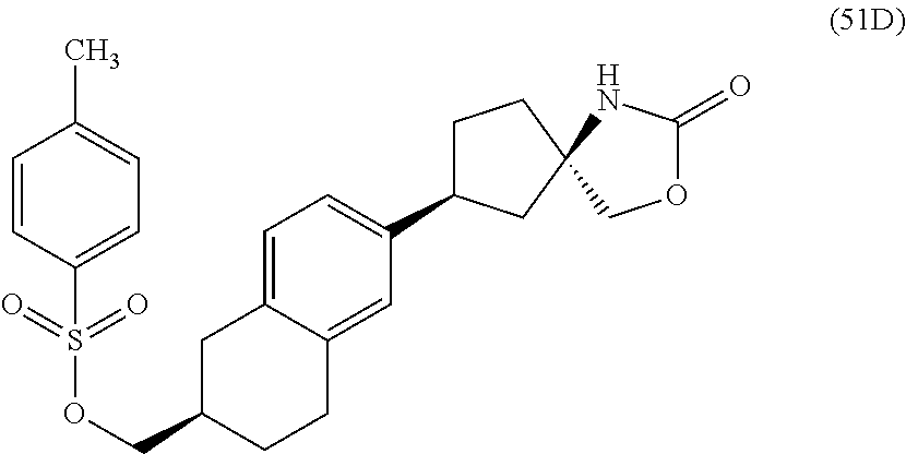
O(CC1CCC2=CC(C3CCC4(C3)COC(=O)N4)=CC=C2C1)S(=O)(=O)C1=CC=C(C)C=C1
